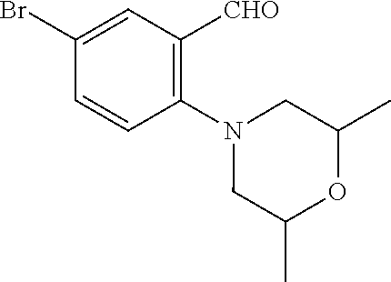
C1(N2CC(C)OC(C)C2)=C([CHO])C=C(Br)C=C1
